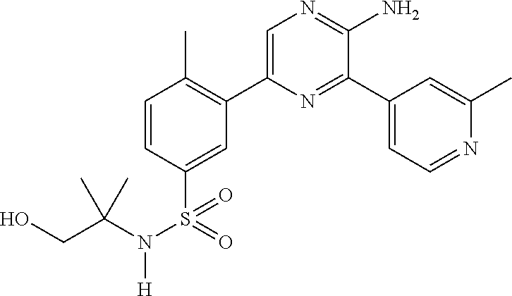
C1=CC(S(=O)(N(C(CO)(C)C)[H])=O)=CC(C2=CN=C(N)C(C3=CC=NC(C)=C3)=N2)=C1C
